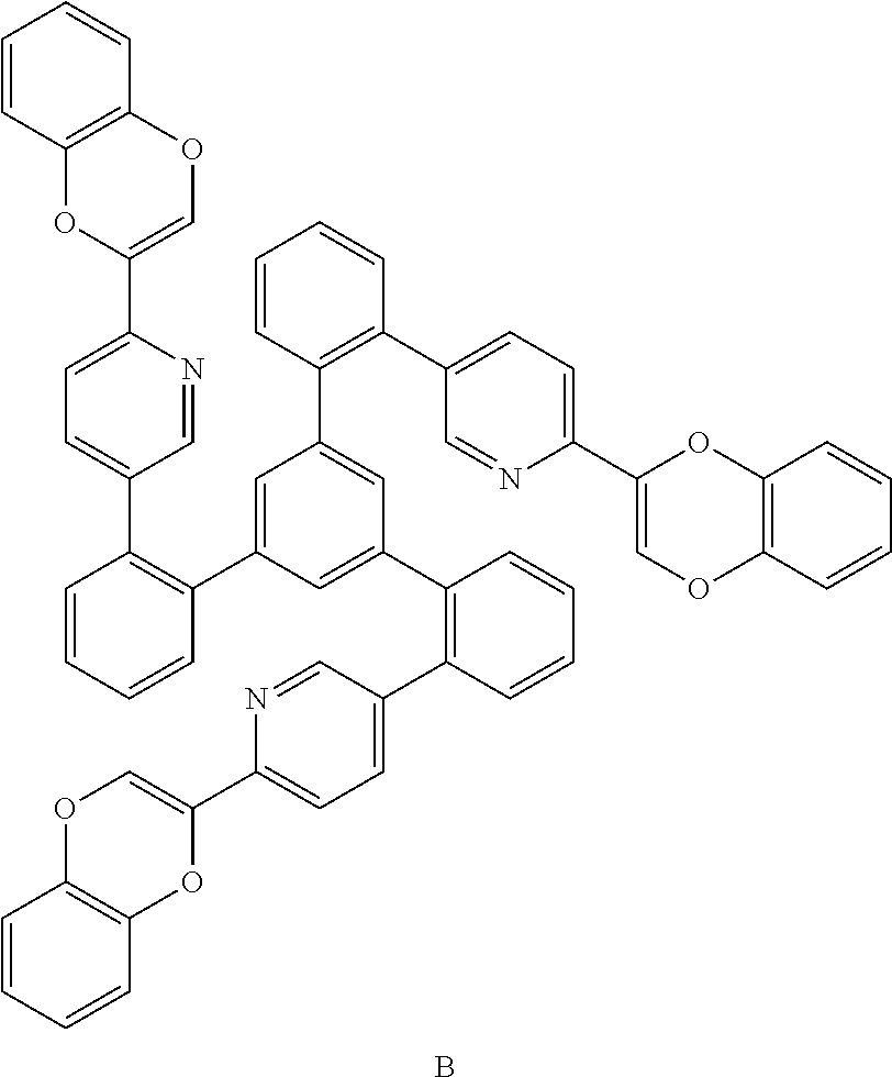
C1(C2=COC3=C(O2)C=CC=C3)=CC=C(C2=C(C3=CC(C4=C(C5=CC=C(C6=COC7=C(O6)C=CC=C7)N=C5)C=CC=C4)=CC(C4=C(C5=CC=C(C6=COC7=C(O6)C=CC=C7)N=C5)C=CC=C4)=C3)C=CC=C2)C=N1.B
